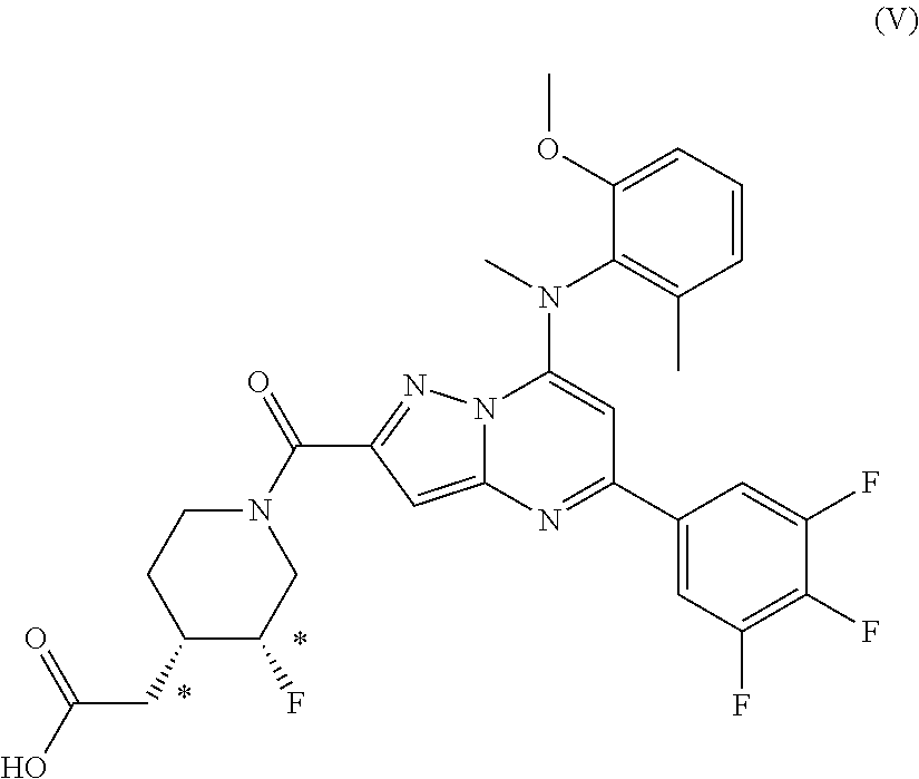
N1(C(C2=NN3C(=C2)N=C(C2=CC(F)=C(F)C(F)=C2)C=C3N(C)C2=C(C)C=CC=C2OC)=O)CCC(CC(O)=O)C(F)C1
